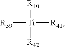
[R39][Ti]([R42])([R40])[R41]
